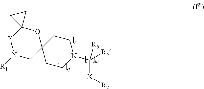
C1CN(C([X][R2])([R5])[R5])CCC12OC1([Y]N([R1])C2)CC1
